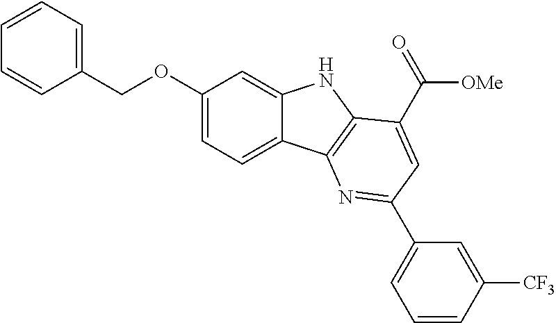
C1=CC=C(COC2=CC=C3C(=C2)NC2=C3N=C(C3=CC=CC([CF3])=C3)C=C2C(=O)[OMe])C=C1
